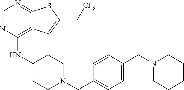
C1=NC(NC2CCN(CC3=CC=C(CN4CCCCC4)C=C3)CC2)=C2C(=N1)SC(C[CF3])=C2
